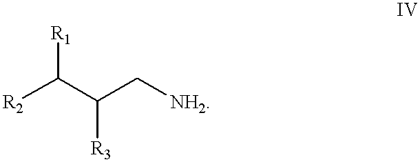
[R2]C(C(C[NH2])[R3])[R1]
